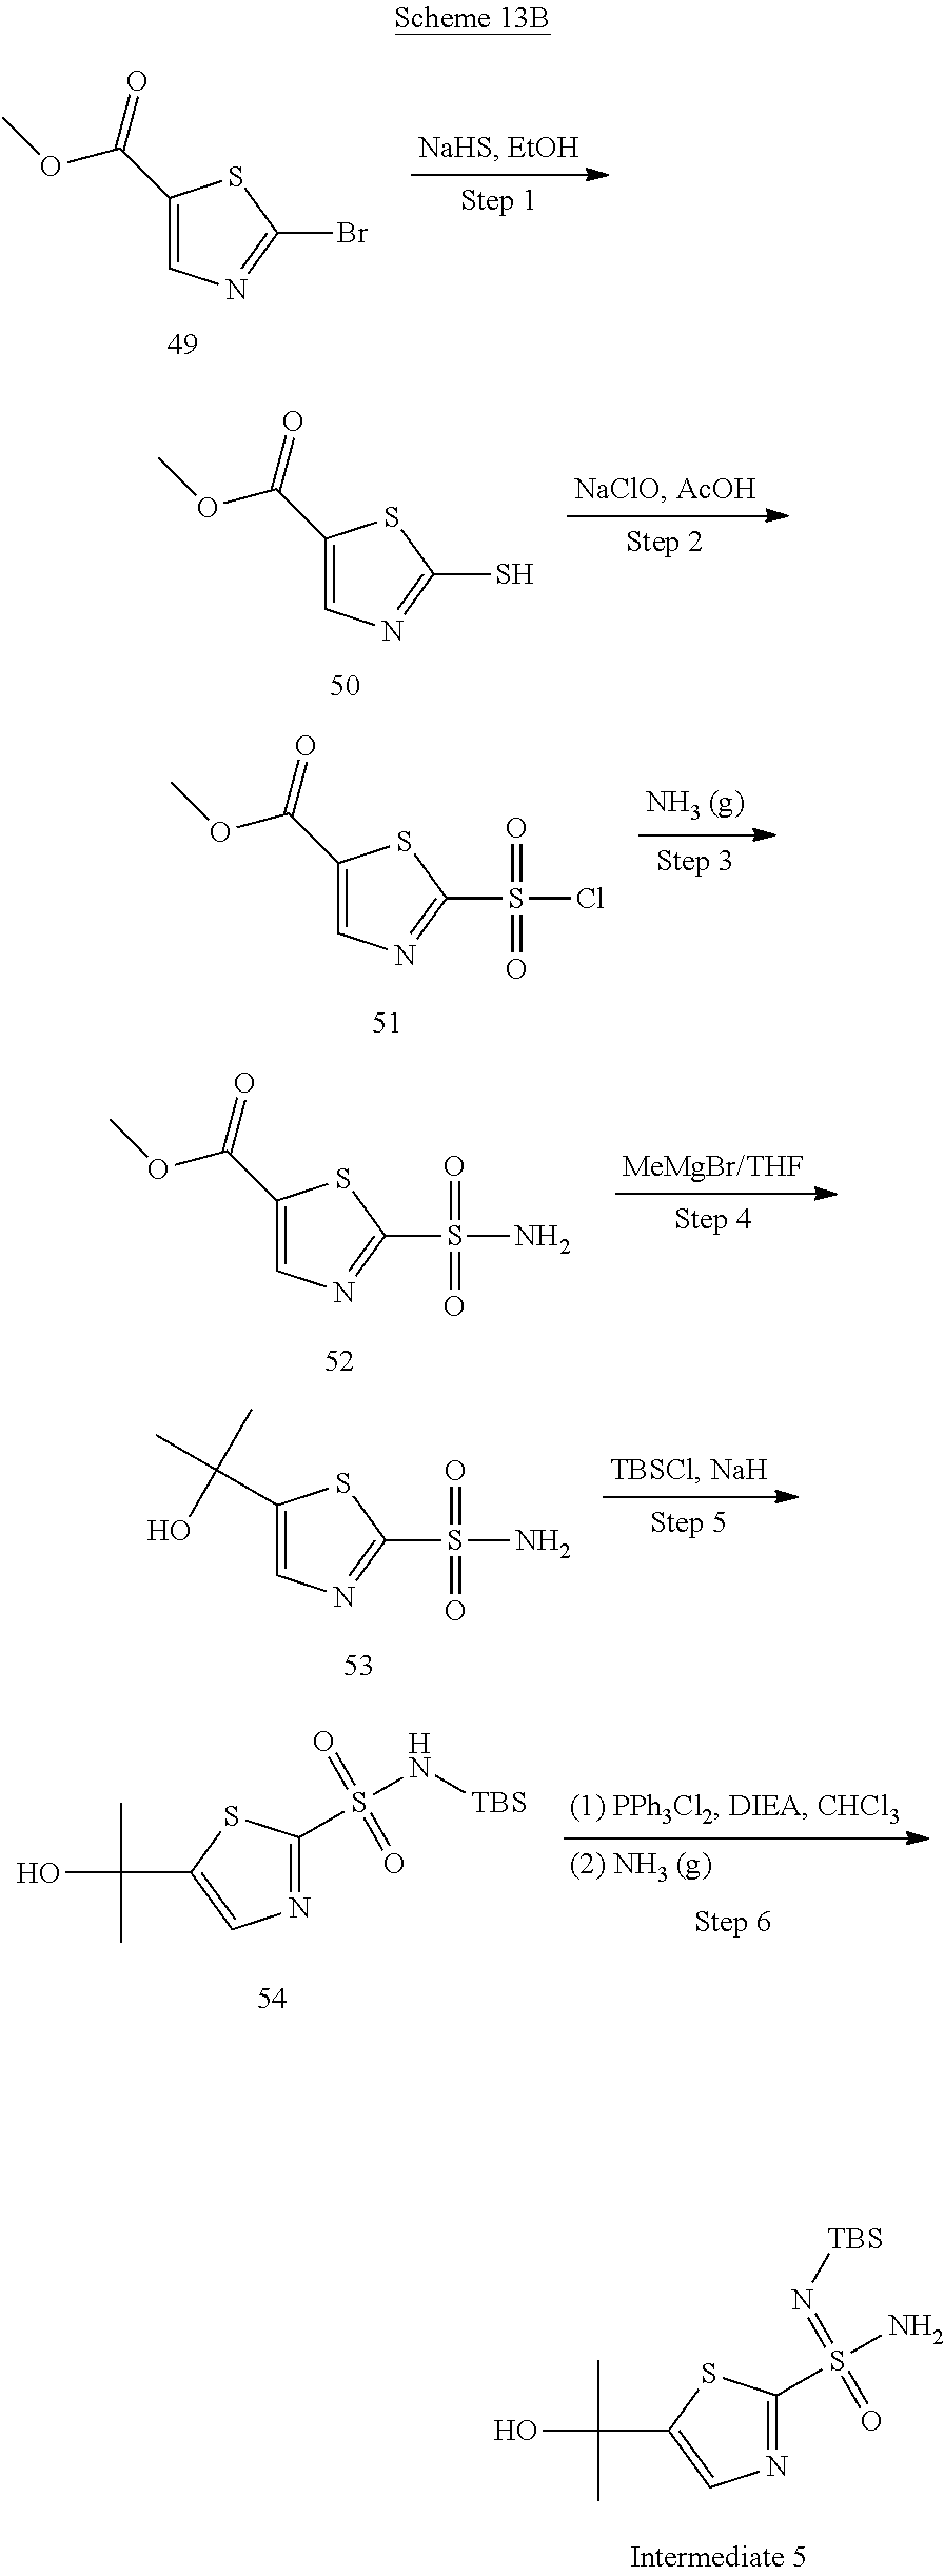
C1(C(=O)OC)=CN=C(Br)S1.C1(C(=O)OC)=CN=C(S)S1.C1(C(=O)OC)=CN=C(S(N)(=O)=O)S1.N1=C(S(N[TBS])(=O)=O)SC(C(O)(C)C)=C1.N1=C(S(N)(=N[TBS])=O)SC(C(O)(C)C)=C1.C1(C(=O)OC)=CN=C(S(Cl)(=O)=O)S1.C1(C(C)(C)O)=CN=C(S(N)(=O)=O)S1
